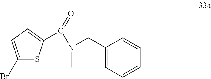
C(=O)(N(C)CC1=CC=CC=C1)C1=CC=C(Br)S1
